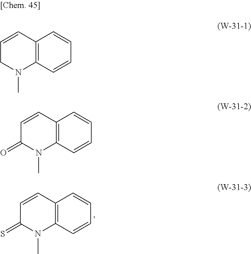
C12=C(C=CC=C1)N(C)C(=S)C=C2.C12=C(C=CC=C1)N(C)CC=C2.C12=C(C=CC=C1)N(C)C(=O)C=C2
